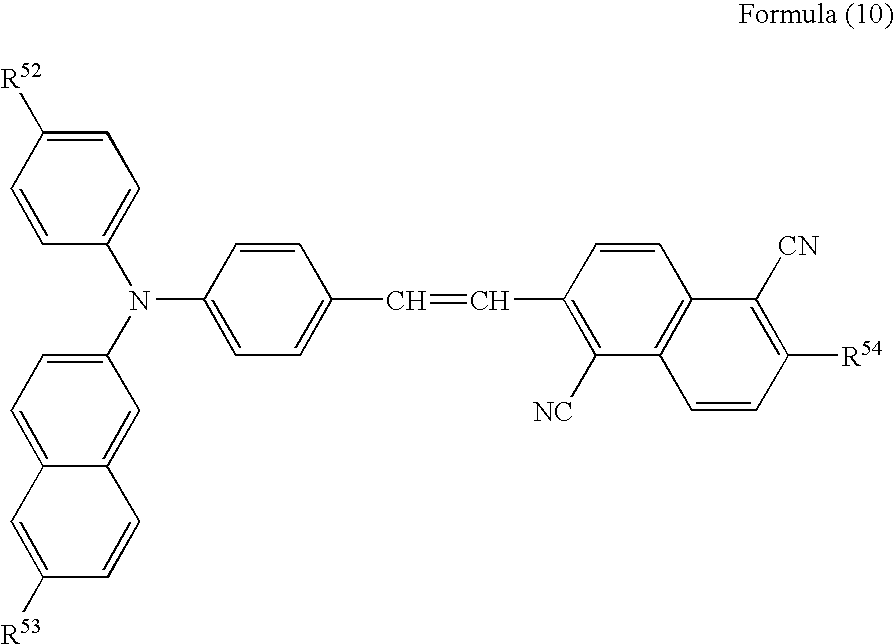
C1=CC(N(C2=CC=C3C(=C2)C=CC([R53])=C3)C2=CC=C(C=CC3=C([NC])C4=C(C=C3)C([CN])=C([R54])C=C4)C=C2)=CC=C1[R52]
